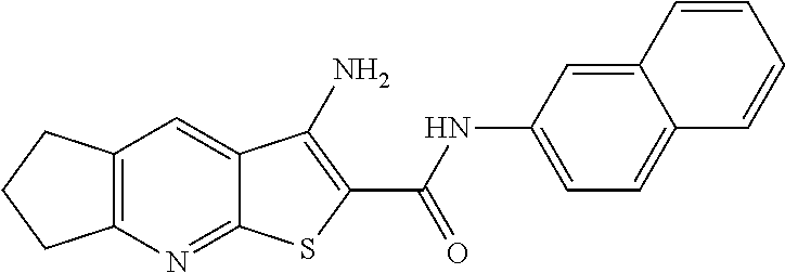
C12=C(N=C3C(=C1)C(N)=C(C(NC1=CC=C4C(=C1)C=CC=C4)=O)S3)CCC2
